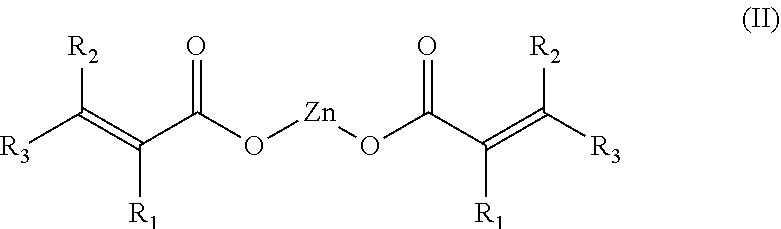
[R3]C(=C(C(O[Zn]OC(C(=C([R3])[R2])[R1])=O)=O)[R1])[R2]
